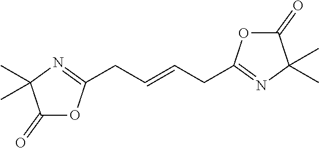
C1(=O)OC(CC=CCC2=NC(C)(C)C(=O)O2)=NC1(C)C
